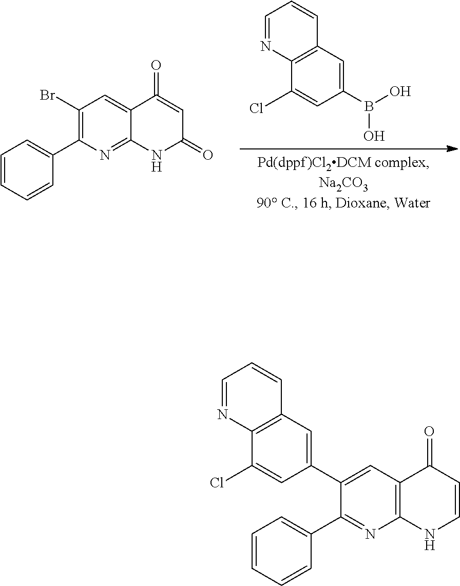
C1(Br)=C(C2=CC=CC=C2)N=C2C(=C1)C(=O)=CC(=O)N2.C1=CC2=C(N=C1)C(Cl)=CC(B(O)O)=C2.C1(C2=CC3=C(C(Cl)=C2)N=CC=C3)=CC2=C(N=C1C1=CC=CC=C1)NC=CC2=O
